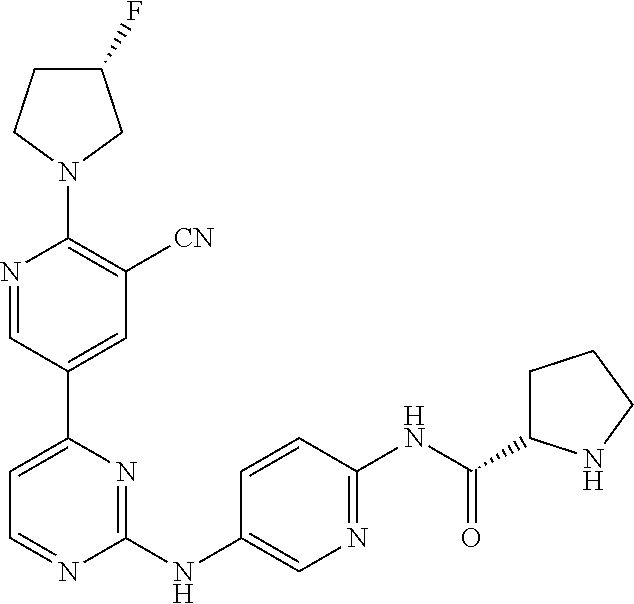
C1(F)CCN(C2=C([CN])C=C(C3=CC=NC(NC4=CN=C(NC(=O)C5CCCN5)C=C4)=N3)C=N2)C1
